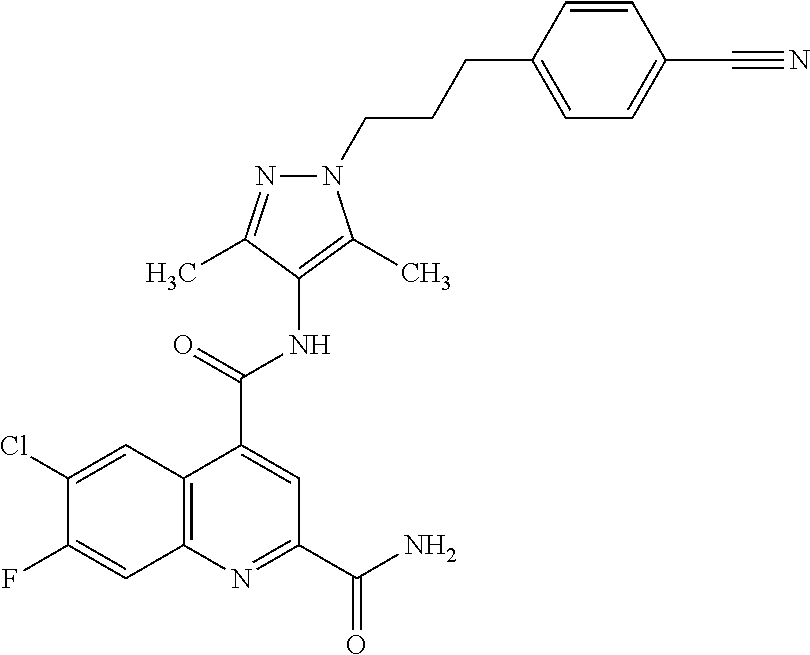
C1=C(CCCN2C(C)=C(NC(C3=CC(C(N)=O)=NC4=C3C=C(Cl)C(F)=C4)=O)C(C)=N2)C=CC(C#N)=C1
